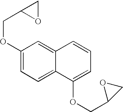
C1(OCC2OC2)=CC=C2C(=C1)C=CC=C2OCC1CO1
